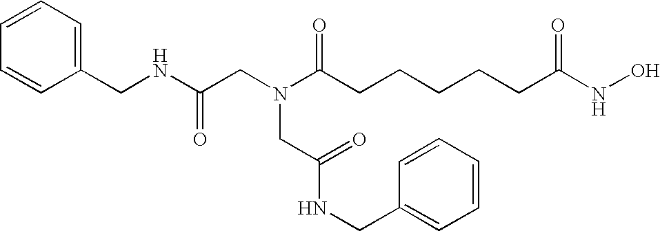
C1=CC=C(CNC(CN(C(CCCCCC(NO)=O)=O)CC(NCC2=CC=CC=C2)=O)=O)C=C1
